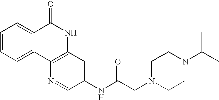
C1=CC=C2C(=C1)C(=O)NC1=C2N=CC(NC(CN2CCN(C(C)C)CC2)=O)=C1
